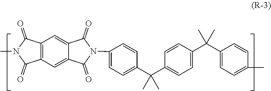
N1(C2=CC=C(C(C3=CC=C(C(C4=CC=C(C)C=C4)(C)C)C=C3)(C)C)C=C2)C(=O)C2=CC3=C(C=C2C1=O)C(=O)N(C)C3=O
